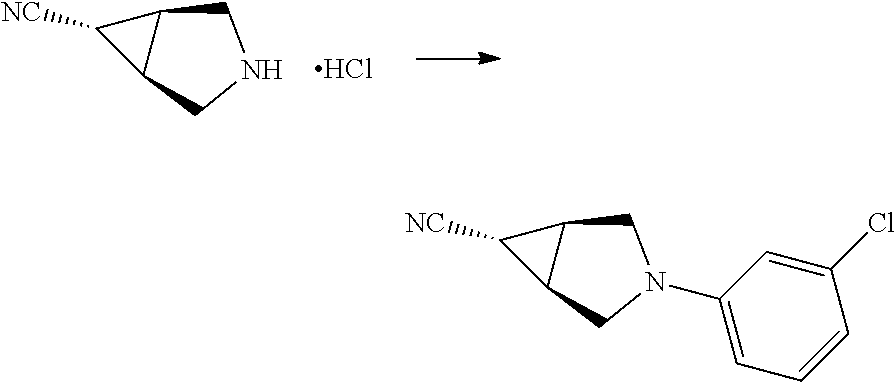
C1([NC])C2C1CNC2.Cl.C1([NC])C2C1CN(C1=CC=CC(Cl)=C1)C2
